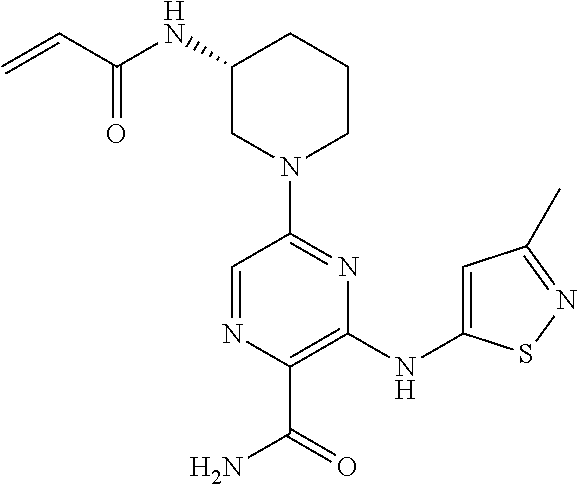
C1(NC(C=C)=O)CN(C2=NC(NC3=CC(C)=NS3)=C(C(N)=O)N=C2)CCC1
